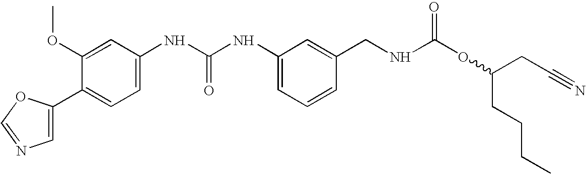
C1=C(C2=CC=C(NC(NC3=CC=CC(CNC(OC(CCCC)CC#N)=O)=C3)=O)C=C2OC)OC=N1
